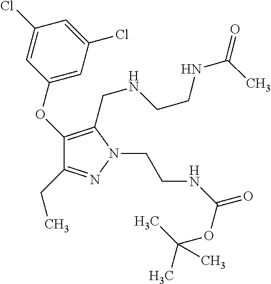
C1(OC2=CC(Cl)=CC(Cl)=C2)=C(CNCCNC(C)=O)N(CCNC(=O)OC(C)(C)C)N=C1CC
